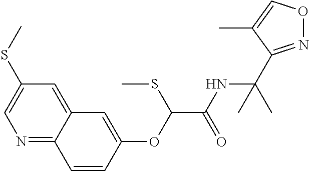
N1=C2C(=CC(SC)=C1)C=C(OC(C(NC(C)(C)C1=NOC=C1C)=O)SC)C=C2
